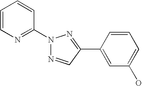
N1(C2=NC=CC=C2)N=CC(C2=CC(O)=CC=C2)=N1
